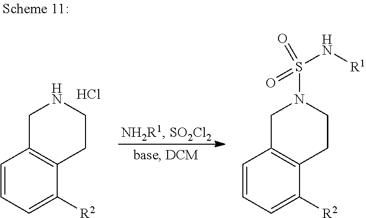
C1=CC=C([R2])C2=C1CN(S(=O)(=O)N[R1])CC2.C1=CC=C([R2])C2=C1CNCC2.Cl
